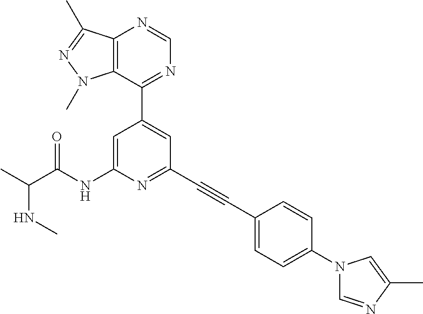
N(C)C(C)C(NC1=CC(C2=NC=NC3=C2N(C)N=C3C)=CC(C#CC2=CC=C(N3C=NC(C)=C3)C=C2)=N1)=O
